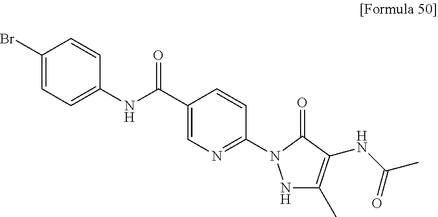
C1(Br)=CC=C(NC(C2=CN=C(N3NC(C)=C(NC(C)=O)C3=O)C=C2)=O)C=C1
